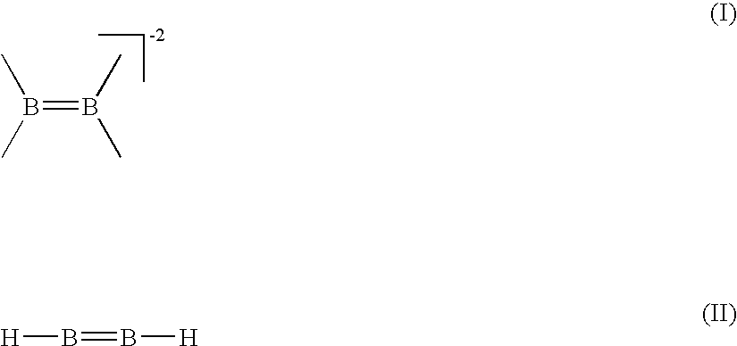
B(=B(C)C)(C)C.[H]B=B[H]
